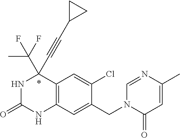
N1C(=O)NC2=C(C1(C#CC1CC1)C(F)(C)F)C=C(Cl)C(CN1C(=O)C=C(C)N=C1)=C2
